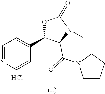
Cl.C1=NC=CC(C2OC(=O)N(C)C2C(N2CCCC2)=O)=C1
